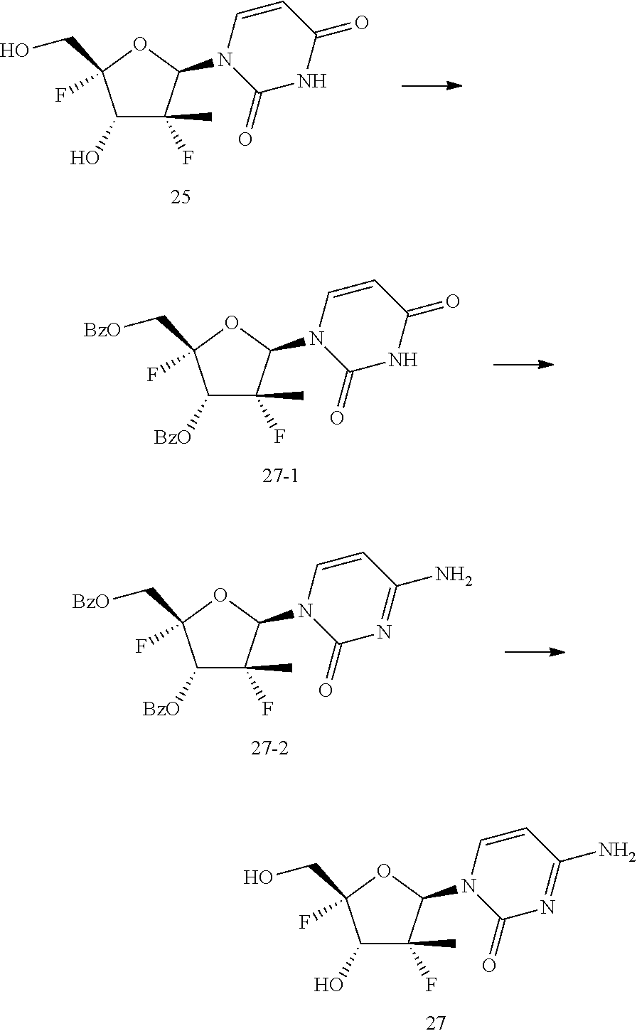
C1(O)C(C)(F)C(N2C(=O)N=C(N)C=C2)OC1(CO)F.C1(O)C(C)(F)C(N2C(=O)NC(=O)C=C2)OC1(CO)F.C1([BzO])C(C)(F)C(N2C(=O)NC(=O)C=C2)OC1(C[BzO])F.C1([BzO])C(C)(F)C(N2C(=O)N=C(N)C=C2)OC1(C[BzO])F
